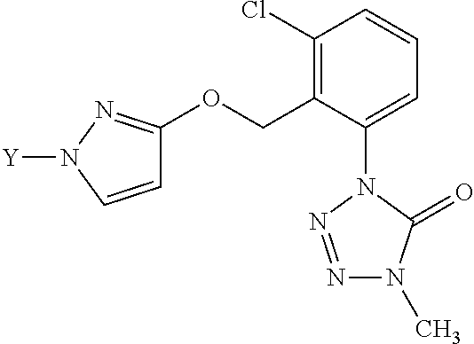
C1(Cl)=C(COC2=NN([Y])C=C2)C(N2N=NN(C)C2=O)=CC=C1
